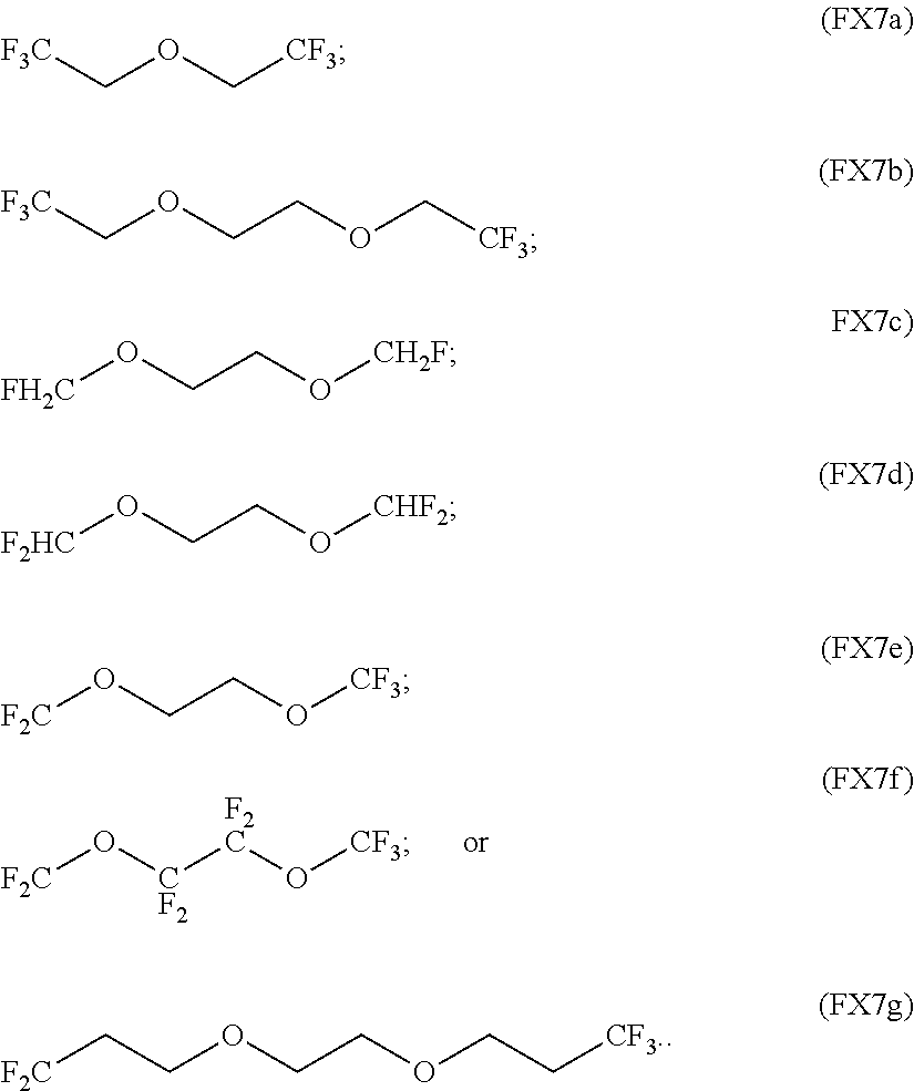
[F2C]O[CF2][F2C]O[CF3].[F3C]COC[CF3].[F3C]COCCOC[CF3].[FH2C]OCCO[CH2F].[F2HC]OCCO[CHF2].[F2C]OCCO[CF3].[F2C]CCOCCOCC[CF3.]
